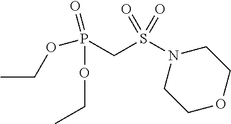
CCOP(CS(N1CCOCC1)(=O)=O)(OCC)=O
